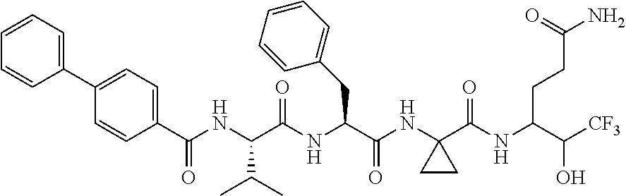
C1=CC(C(NC(C(NC(C(NC2(C(NC(C([CF3])O)CCC(N)=O)=O)CC2)=O)CC2=CC=CC=C2)=O)C(C)C)=O)=CC=C1C1=CC=CC=C1
